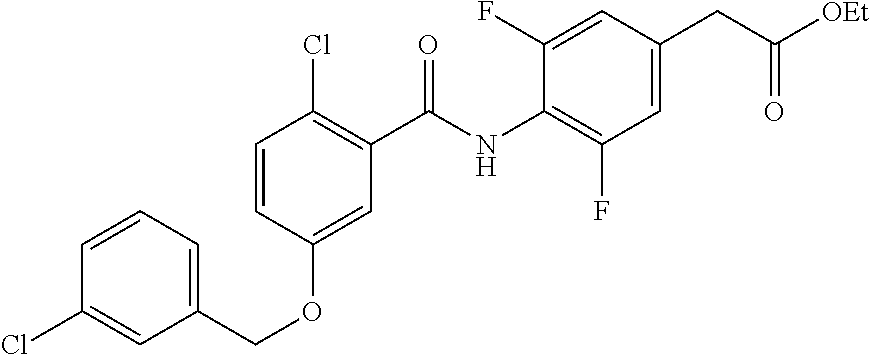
C1=CC=C(COC2=CC(C(NC3=C(F)C=C(CC([OEt])=O)C=C3F)=O)=C(Cl)C=C2)C=C1Cl
